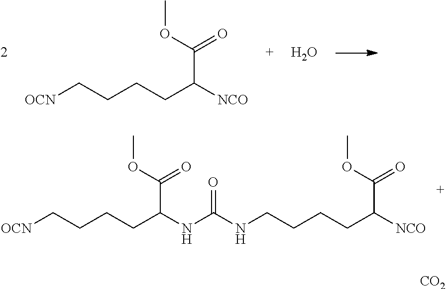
[OCN]CCCCC([NCO])C(OC)=O.O.[OCN]CCCCC(NC(NCCCCC([NCO])C(OC)=O)=O)C(OC)=O.[CO2]
